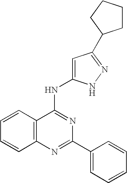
C12=C(N=C(C3=CC=CC=C3)N=C1NC1=CC(C3CCCC3)=NN1)C=CC=C2
